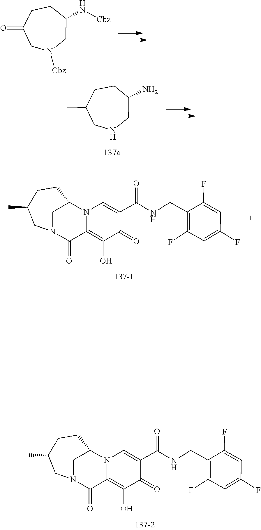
C(=O)(NCC1=C(F)C=C(F)C=C1F)C1=CN2C(=C(O)C1=O)C(=O)N1CC(C)CCC2C1.N1([Cbz])CC(=O)CCC(N[Cbz])C1.CC1CNCC(N)CC1.C(=O)(NCC1=C(F)C=C(F)C=C1F)C1=CN2C(=C(O)C1=O)C(=O)N1CC(C)CCC2C1
